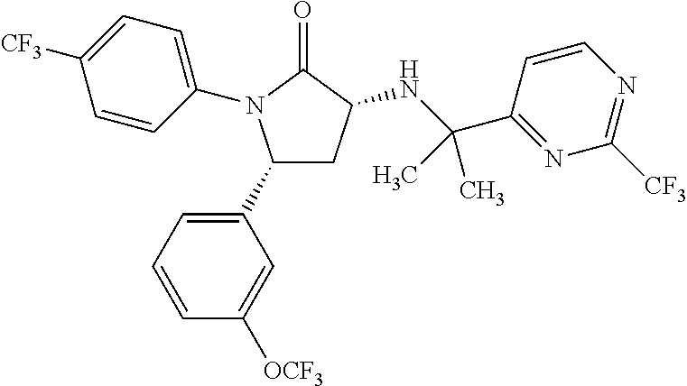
C1=CC(C(NC2CC(C3=CC=CC([OCF3])=C3)N(C3=CC=C([CF3])C=C3)C2=O)(C)C)=NC([CF3])=N1
